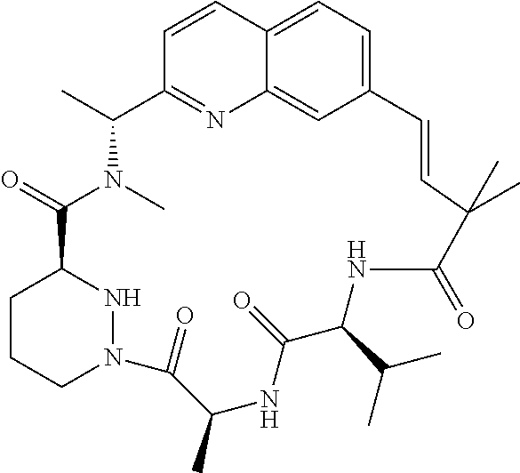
C12=CC=C3C(=C1)N=C(C=C3)C(C)N(C)C(=O)C1CCCN(N1)C(=O)C(C)NC(=O)C(C(C)C)NC(=O)C(C)(C)C=C2
